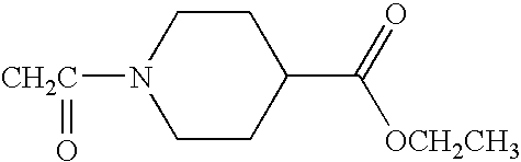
N1([CH2C]=O)CCC(C(=O)[OCH2CH3])CC1
